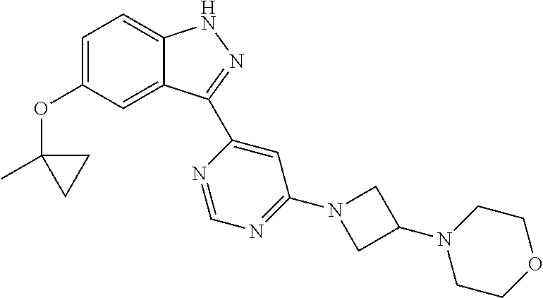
C1=C(OC2(C)CC2)C=C2C(=C1)NN=C2C1=CC(N2CC(N3CCOCC3)C2)=NC=N1
